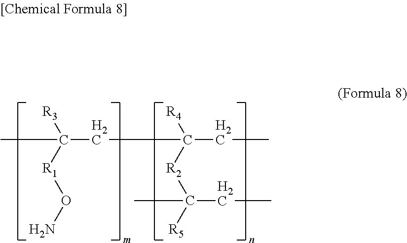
CC(CC(CC)([R4])[R2]C([R5])(CC)C)([R3])[R1]ON
